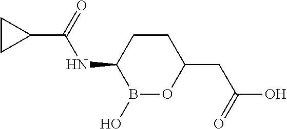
C1CC(NC(C2CC2)=O)B(O)OC1CC(O)=O
